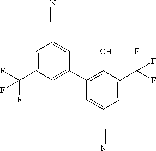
C1=C(C(F)(F)F)C(O)=C(C2=CC(C(F)(F)F)=CC(C#N)=C2)C=C1C#N
